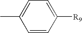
C1=CC([R9])=CC=C1C
